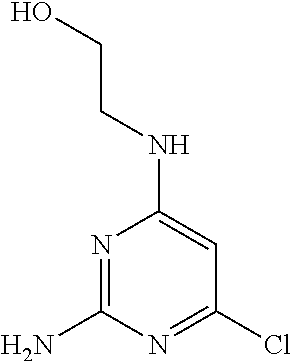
N1=C(N)N=C(Cl)C=C1NCCO
